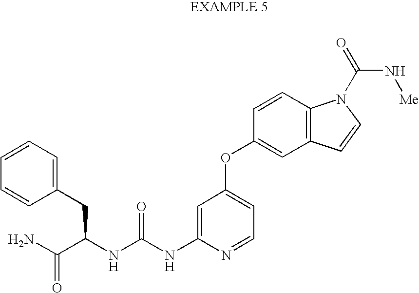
C1=C(NC(NC(C(N)=O)CC2=CC=CC=C2)=O)N=CC=C1OC1=CC2=C(C=C1)N(C(N[Me])=O)C=C2
